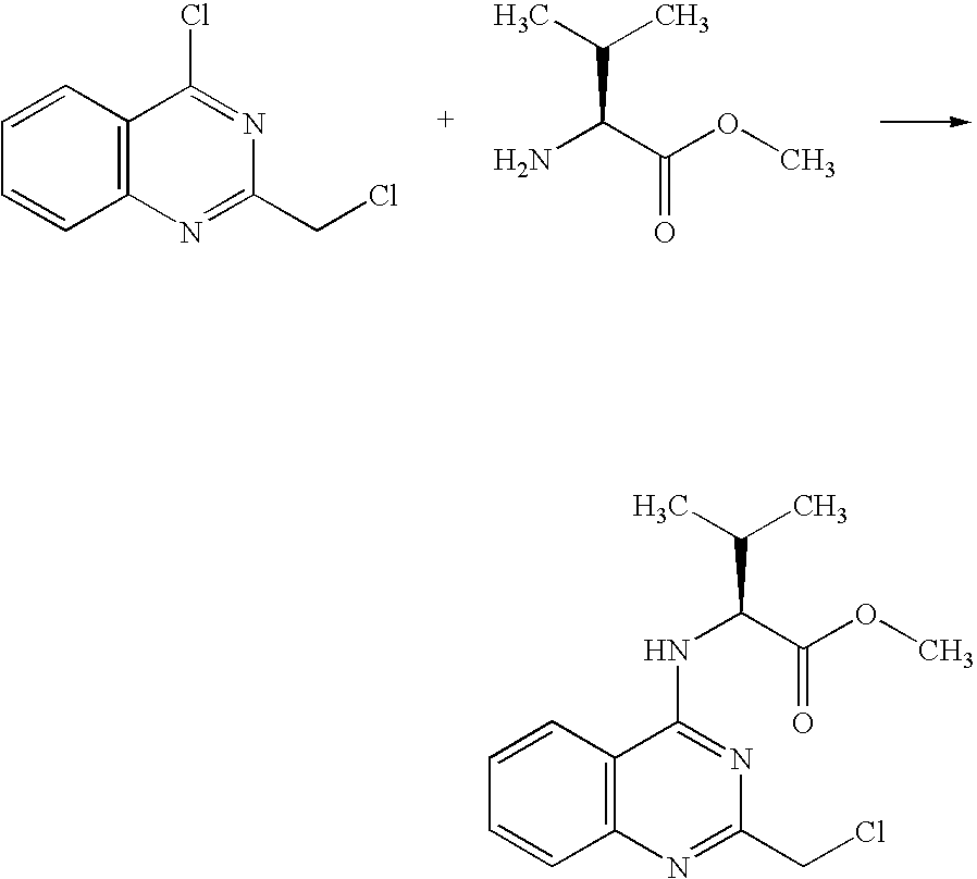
C1=CC2=C(C=C1)C(Cl)=NC(CCl)=N2.C(C(C(OC)=O)N)(C)C.C1=CC2=C(C=C1)C(NC(C(C)C)C(OC)=O)=NC(CCl)=N2
